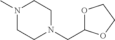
N1(C)CCN(CC2OCCO2)CC1
